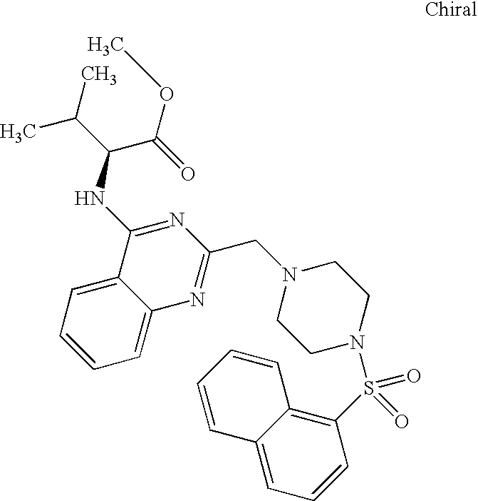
C1=CC=C2C(=C1)C(NC(C(OC)=O)C(C)C)=NC(CN1CCN(S(C3=C4C(=CC=C3)C=CC=C4)(=O)=O)CC1)=N2
